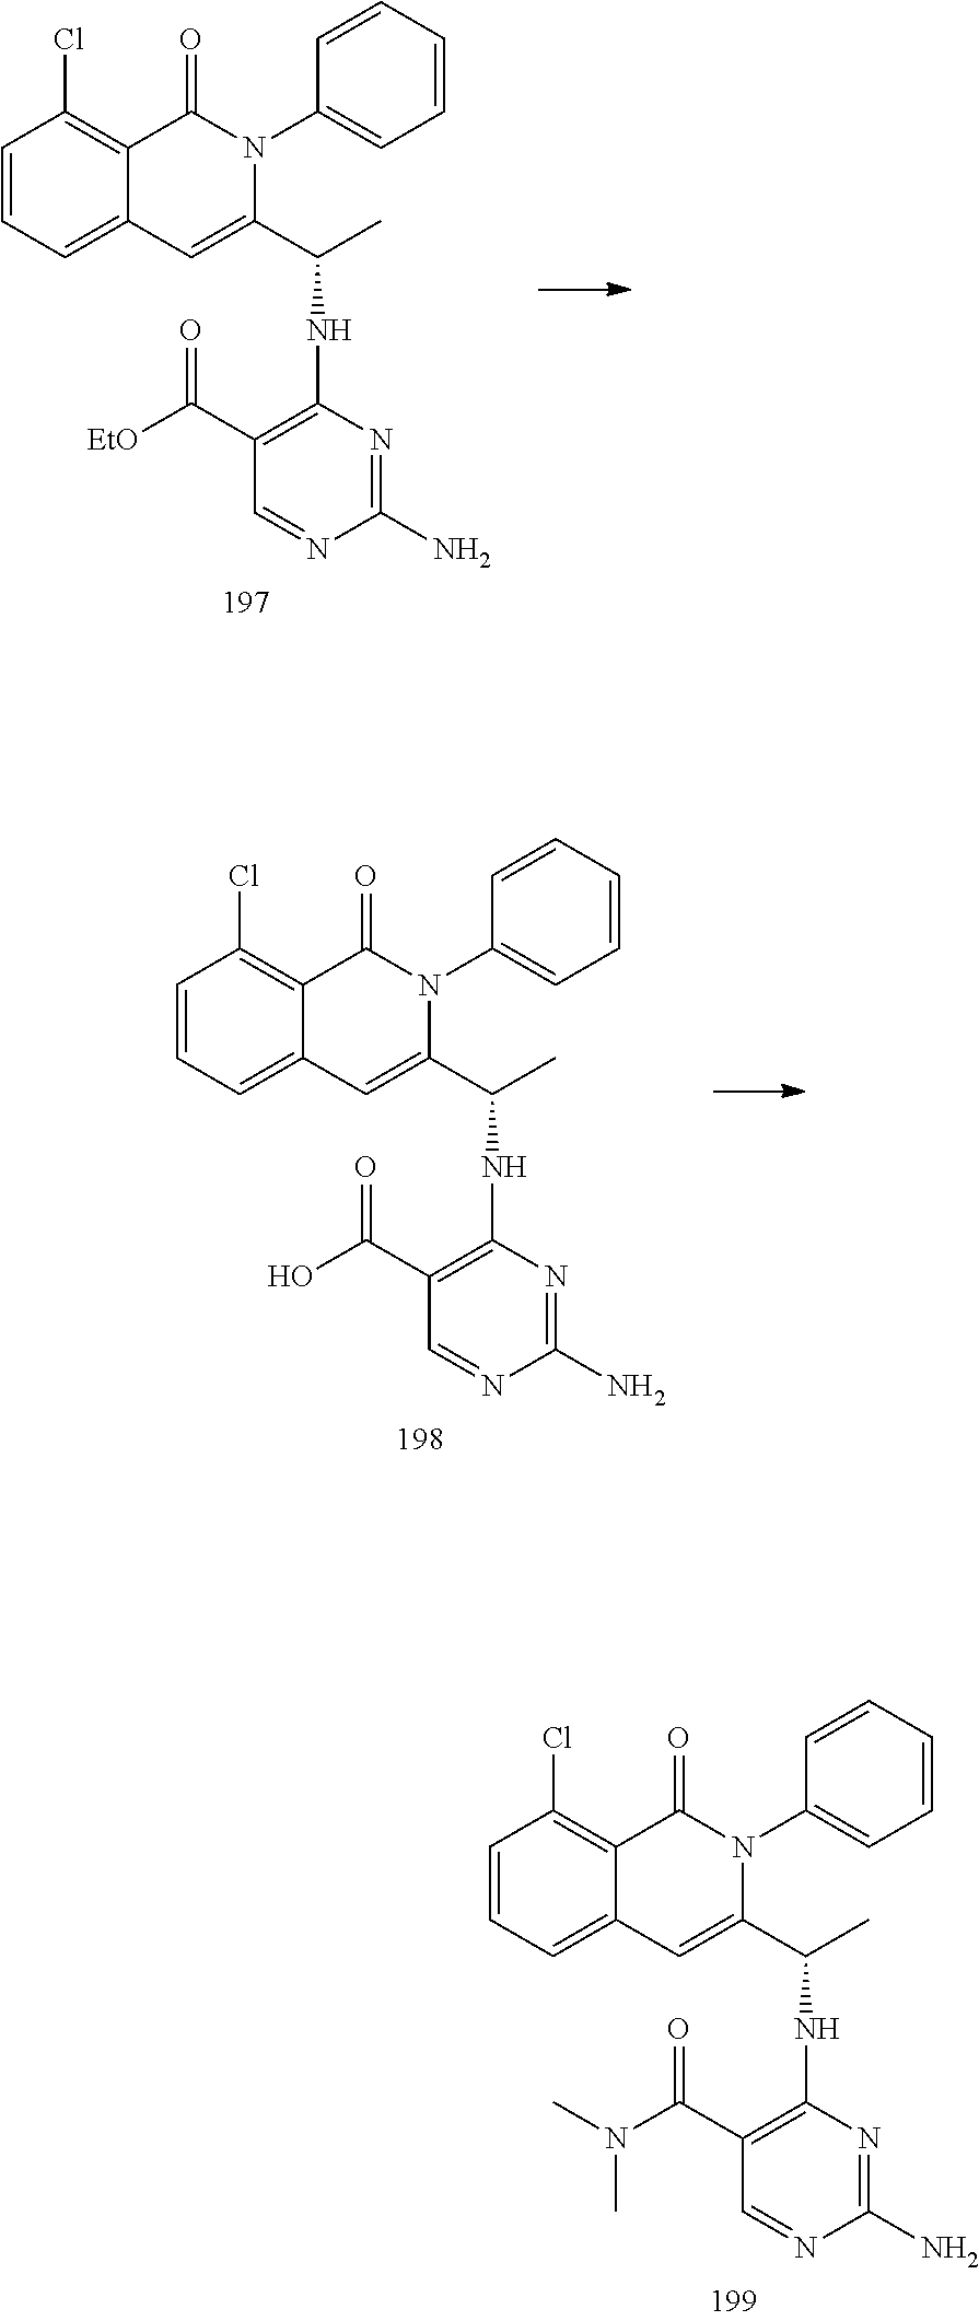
N(C(C1=CC2=CC=CC(Cl)=C2C(=O)N1C1=CC=CC=C1)C)C1=C(C([EtO])=O)C=NC(N)=N1.N(C(C1=CC2=CC=CC(Cl)=C2C(=O)N1C1=CC=CC=C1)C)C1=C(C(O)=O)C=NC(N)=N1.N(C(C1=CC2=CC=CC(Cl)=C2C(=O)N1C1=CC=CC=C1)C)C1=C(C(N(C)C)=O)C=NC(N)=N1
